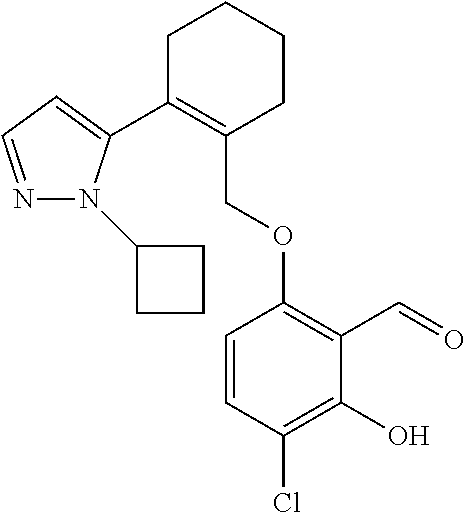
C1C(C2=CC=NN2C2CCC2)=C(COC2=C(C=O)C(O)=C(Cl)C=C2)CCC1
